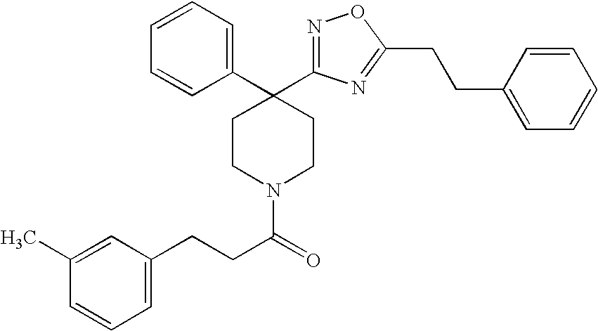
C1(C)=CC(CCC(N2CCC(C3=CC=CC=C3)(C3=NOC(CCC4=CC=CC=C4)=N3)CC2)=O)=CC=C1
